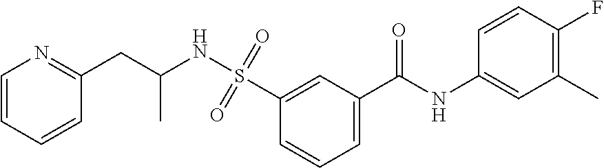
C1=C(C(NC2=CC(C)=C(F)C=C2)=O)C=C(S(=O)(=O)NC(C)CC2=NC=CC=C2)C=C1
